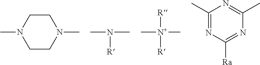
C[N+](C)([R])[R].CN(C)[R].C1CN(C)CCN1C.C1(C)=NC([Ra])=NC(C)=N1
